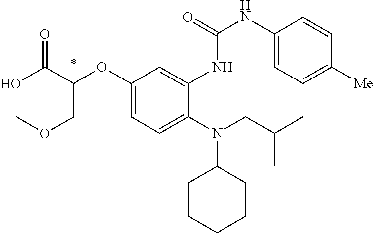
OC(C(COC)OC1=CC=C(N(CC(C)C)C2CCCCC2)C(NC(NC2=CC=C([Me])C=C2)=O)=C1)=O
